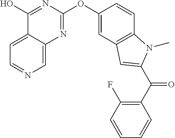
C1=C2C(=CN=C1)N=C(OC1=CC3=C(C=C1)N(C)C(C(C1=C(F)C=CC=C1)=O)=C3)N=C2O
